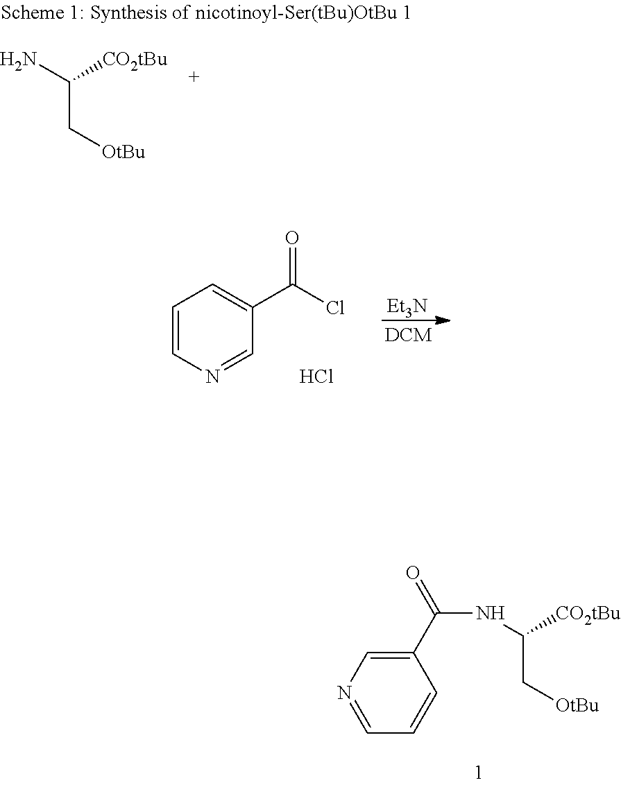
C1=CN=CC(C(Cl)=O)=C1.Cl.[Et3N].C1=NC=C(C(=O)NC(C[OtBu])[CO2tBu])C=C1.NC([CO2tBu])C[OtBu]
